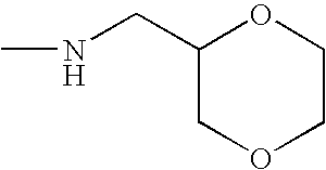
C(NC)C1COCCO1
